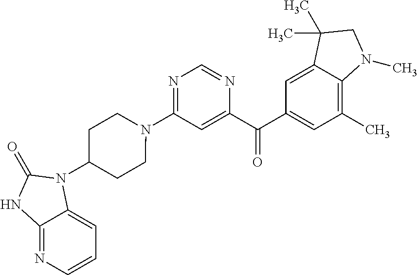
N1(C2=NC=NC(C(C3=CC(C)=C4C(=C3)C(C)(C)CN4C)=O)=C2)CCC(N2C3=CC=CN=C3NC2=O)CC1
